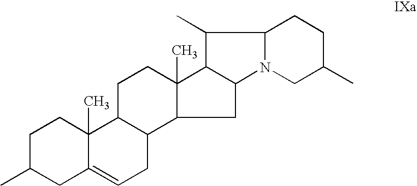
C1C(C)CC2=CCC3C(C2(C)C1)CCC1(C)C3CC2C1C(C)C1N2CC(C)CC1
